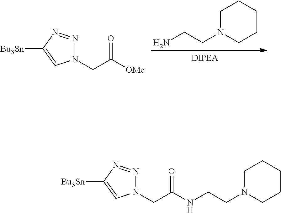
C(C([OMe])=O)N1N=NC([Bu3Sn])=C1.NCCN1CCCCC1.C(C(=O)NCCN1CCCCC1)N1N=NC([Bu3Sn])=C1
